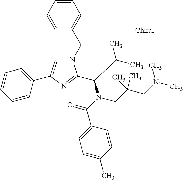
N1(CC2=CC=CC=C2)C=C(C2=CC=CC=C2)N=C1C(C(C)C)N(C(=O)C1=CC=C(C)C=C1)CC(CN(C)C)(C)C
